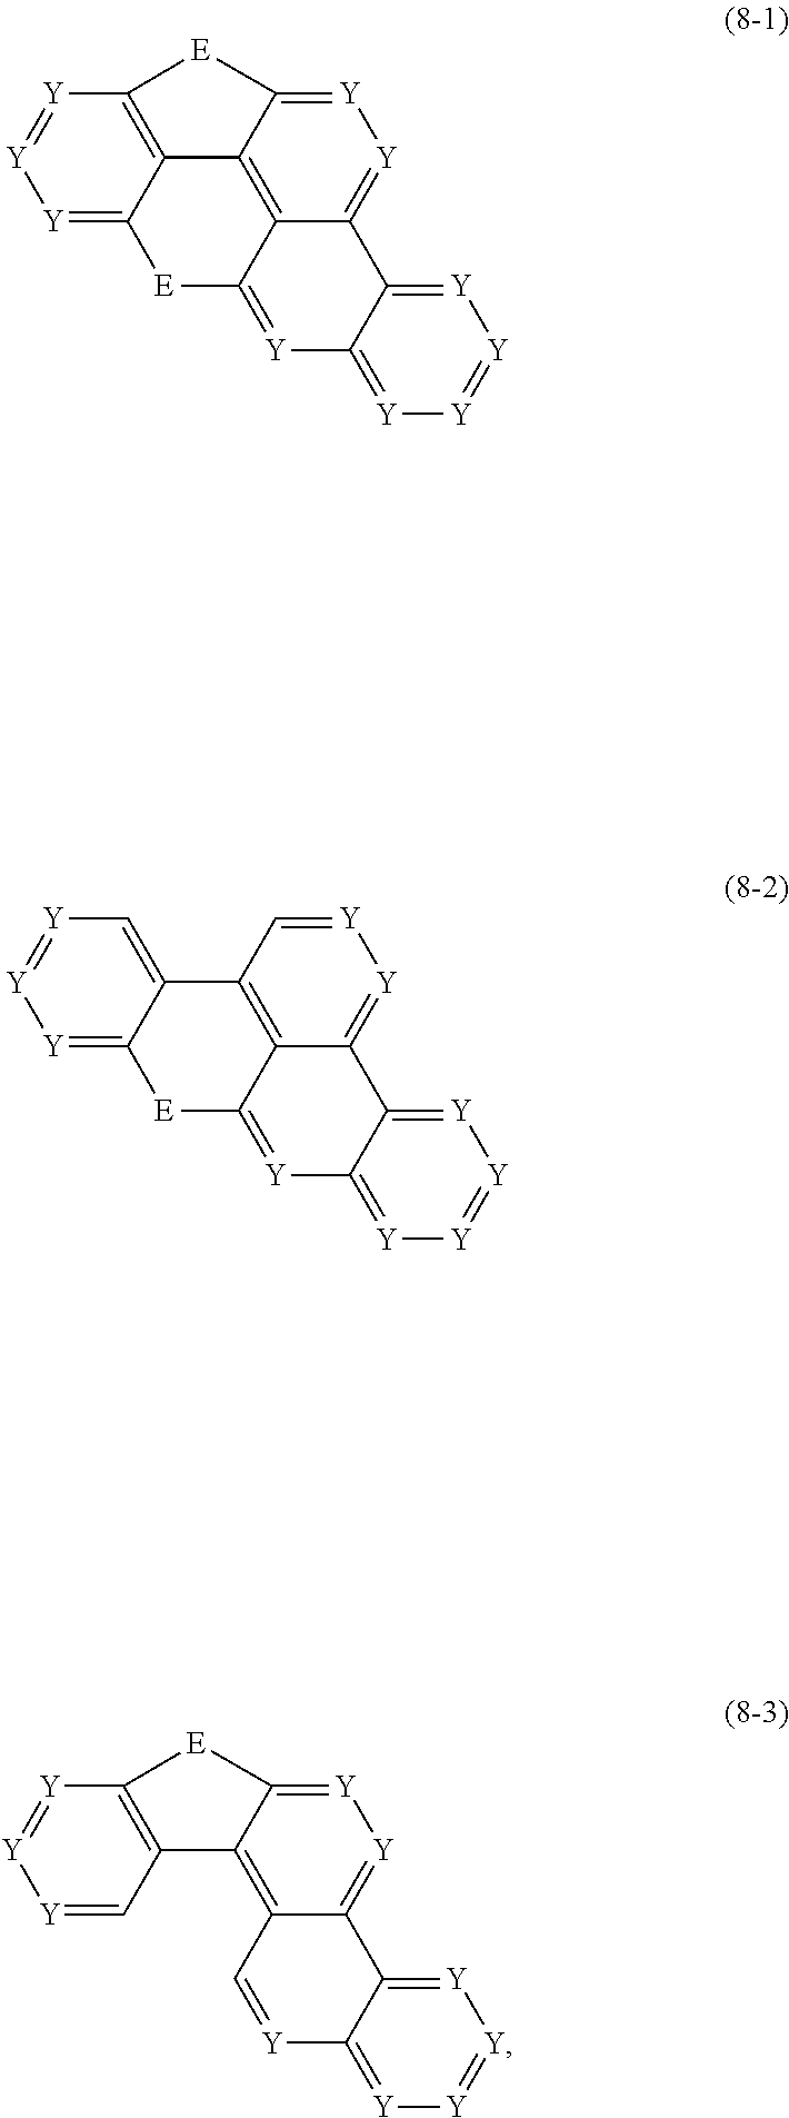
[Y]1=[Y][Y]=C2C3=C1[E]C1=[Y][Y]=C4C5=[Y][Y]=[Y][Y]=C5[Y]=C(C4=C31)[E]2.[Y]1=[Y][Y]=C2C(=C1)C1=C3C(=[Y][Y]=C1)C1=[Y][Y]=[Y][Y]=C1[Y]=C3[E]2.[Y]1=[Y][Y]=CC2=C1[E]C1=[Y][Y]=C3C4=[Y][Y]=[Y][Y]=C4[Y]=CC3=C21
